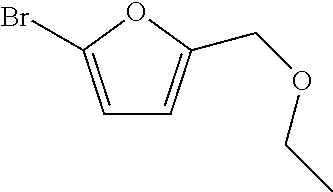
C1=C(Br)OC(COCC)=C1
